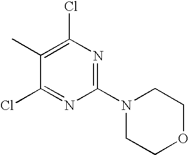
C1(N2CCOCC2)=NC(Cl)=C(C)C(Cl)=N1
